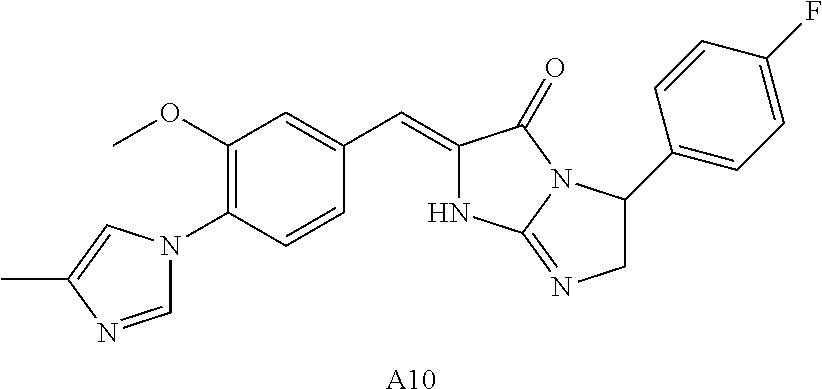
C1=NC(C)=CN1C1=C(OC)C=C(C=C2NC3=NCC(C4=CC=C(F)C=C4)N3C2=O)C=C1.[A10]
